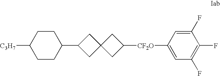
[C3H7]C1CCC(C2CC3(C2)CC([CF2O]C2=CC(F)=C(F)C(F)=C2)C3)CC1
